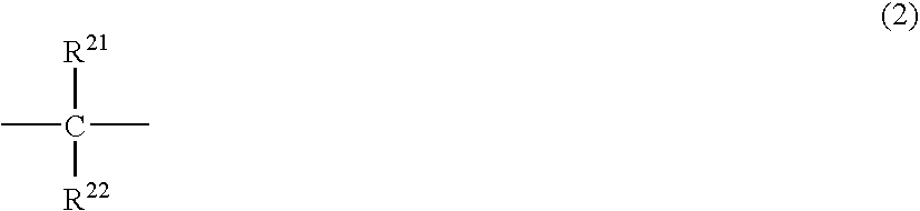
CC(C)([R21])[R22]
